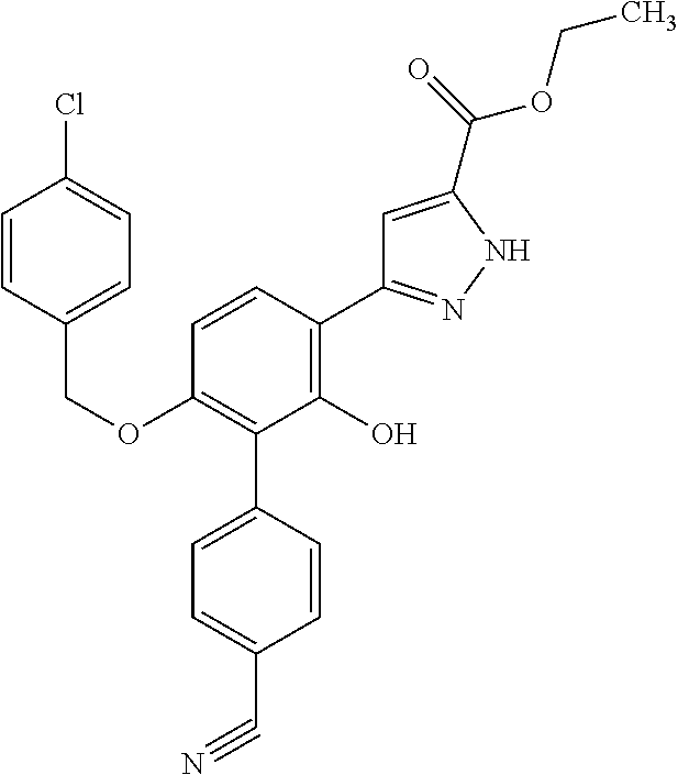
C(OC1=C(C2=CC=C(C#N)C=C2)C(O)=C(C2=NNC(C(=O)OCC)=C2)C=C1)C1=CC=C(Cl)C=C1
